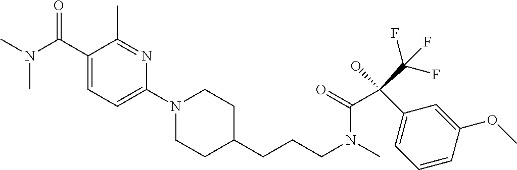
C1(C(=O)N(C)C)=CC=C(N2CCC(CCCN(C(=O)C(C3=CC=CC(OC)=C3)(C(F)(F)F)O)C)CC2)N=C1C
